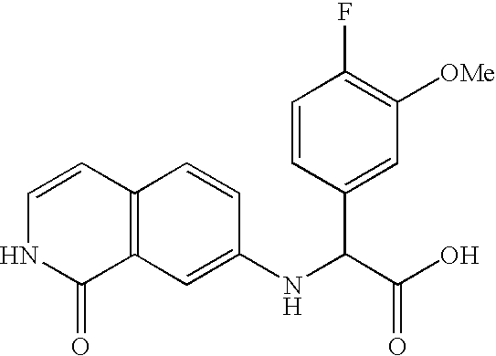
C1(NC(C(=O)O)C2=CC([OMe])=C(F)C=C2)=CC2=C(C=C1)C=CNC2=O
